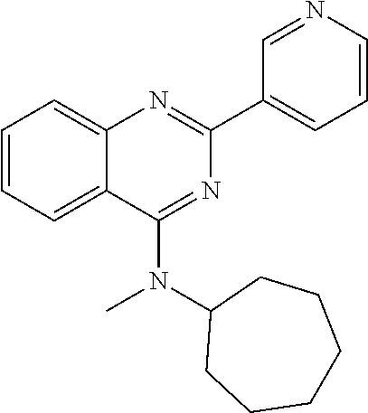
C1(C2=CC=CN=C2)=NC2=CC=CC=C2C(N(C2CCCCCC2)C)=N1
